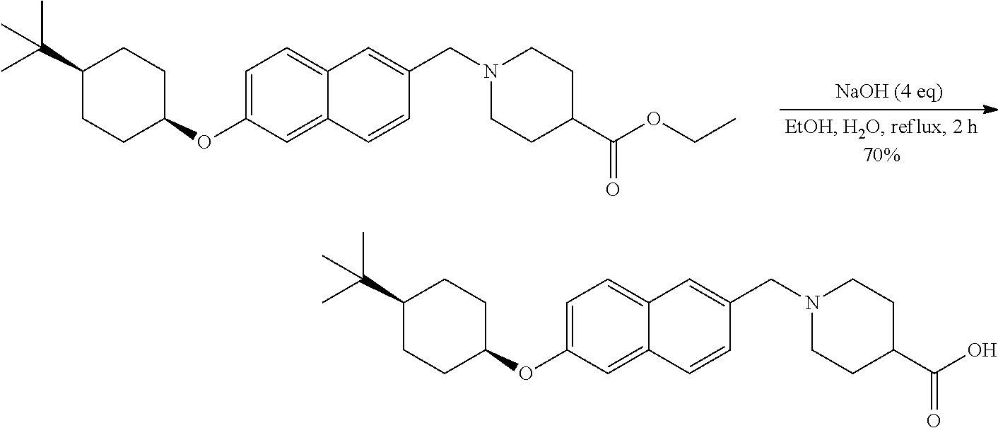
C1=C(OC2CCC(C(C)(C)C)CC2)C=C2C(=C1)C=C(CN1CCC(C(OCC)=O)CC1)C=C2.C1=C(OC2CCC(C(C)(C)C)CC2)C=C2C(=C1)C=C(CN1CCC(C(O)=O)CC1)C=C2
